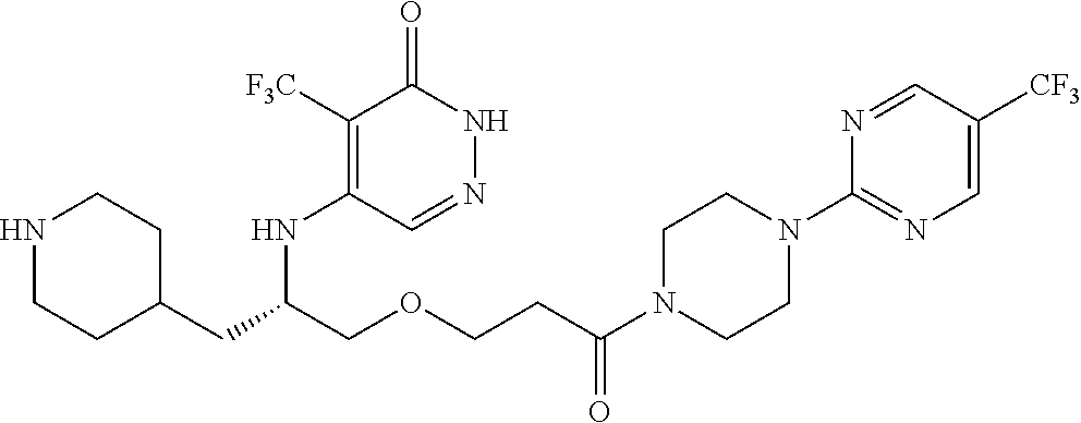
C1([F3C])=C(NC(COCCC(N2CCN(C3=NC=C([CF3])C=N3)CC2)=O)CC2CCNCC2)C=NNC1=O
